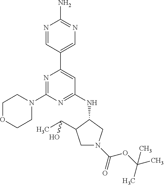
N1=CC(C2=CC(NC3C(C(C)O)CN(C(OC(C)(C)C)=O)C3)=NC(N3CCOCC3)=N2)=CN=C1N
